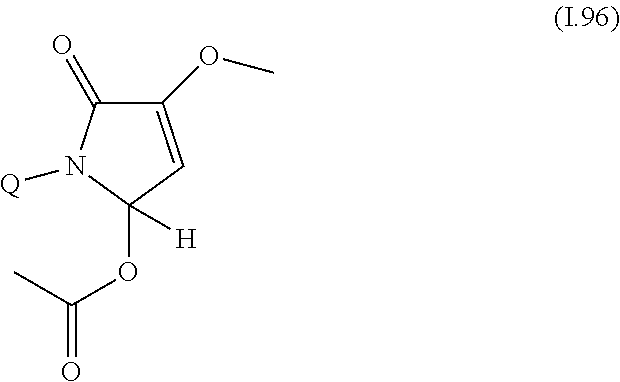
C1(=O)C(OC)=CC(OC(=O)C)([H])N1[Q]
